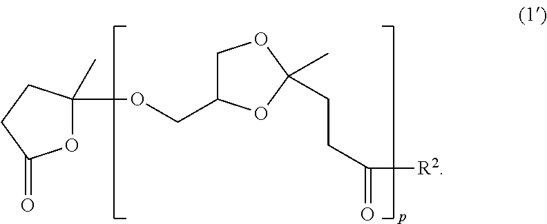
C1C(COC2(C)OC(=O)CC2)OC(C)(CCC([R2])=O)O1
